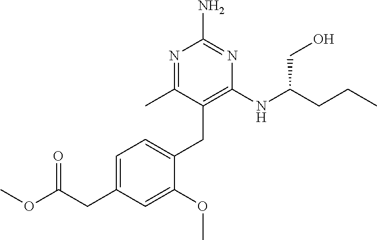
N1=C(C)C(CC2=CC=C(CC(OC)=O)C=C2OC)=C(NC(CCC)CO)N=C1N
